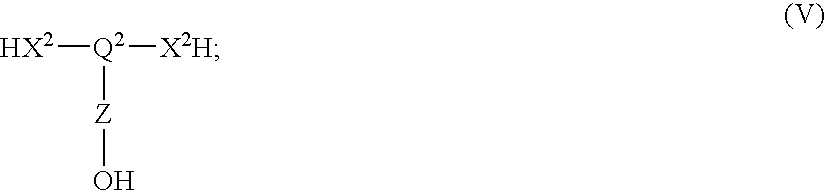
[HX2][Q2]([Z]O)[X2H]
